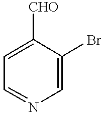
C1=C([CHO])C(Br)=CN=C1
